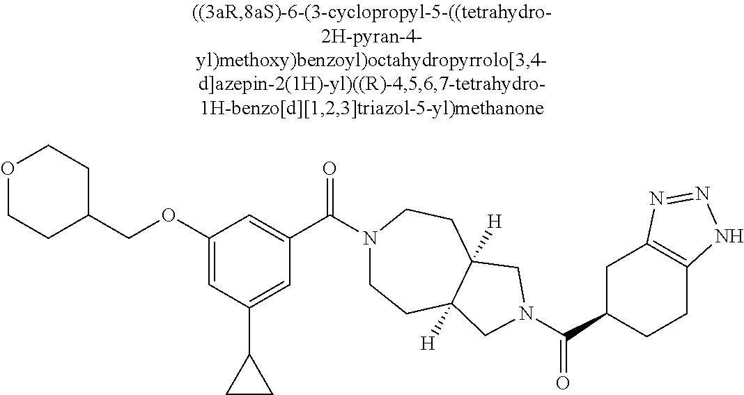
O1CCC(COC2=CC(C3CC3)=CC(C(N3CCC4([H])C([H])(CC3)CN(C(=O)C3CCC5=C(C3)N=NN5)C4)=O)=C2)CC1
